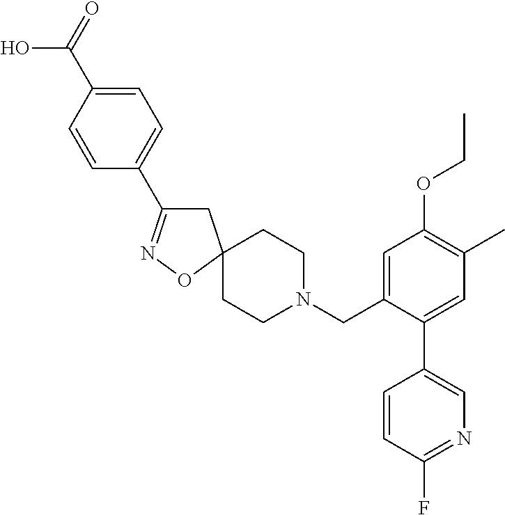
C1=C(C(=O)O)C=CC(C2=NOC3(C2)CCN(CC2=CC(OCC)=C(C)C=C2C2=CN=C(F)C=C2)CC3)=C1
